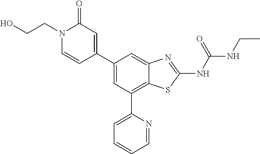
N1(CCO)C=CC(C2=CC(C3=CC=CC=N3)=C3C(=C2)N=C(NC(NCC)=O)S3)=CC1=O
